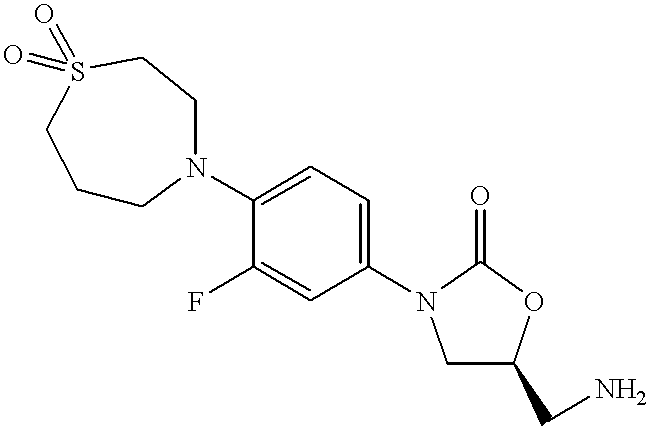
C1(N2CCCS(=O)(=O)CC2)=CC=C(N2CC(CN)OC2=O)C=C1F
